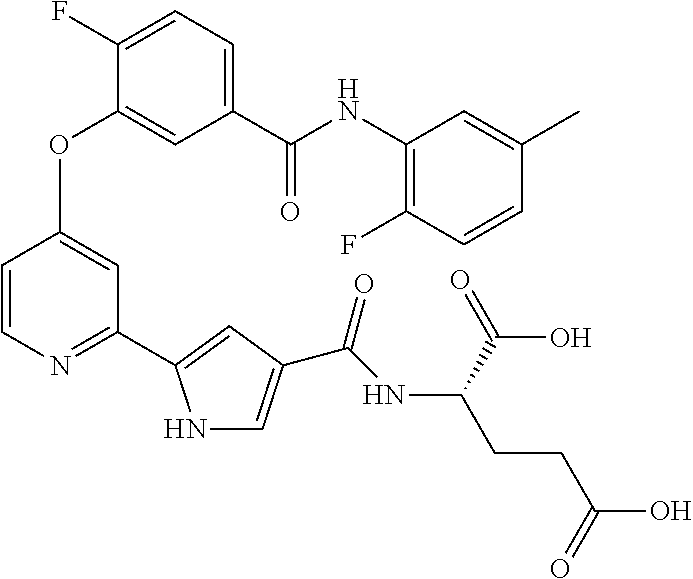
C1=C(C(NC2=C(F)C=CC(C)=C2)=O)C=C(OC2=CC(C3=CC(C(NC(CCC(O)=O)C(=O)O)=O)=CN3)=NC=C2)C(F)=C1
